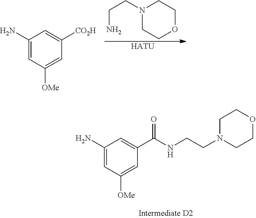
N1(CCN)CCOCC1.[HATU].C1(N)=CC([OMe])=CC([CO2H])=C1.C1(N)=CC([OMe])=CC(C(NCCN2CCOCC2)=O)=C1
